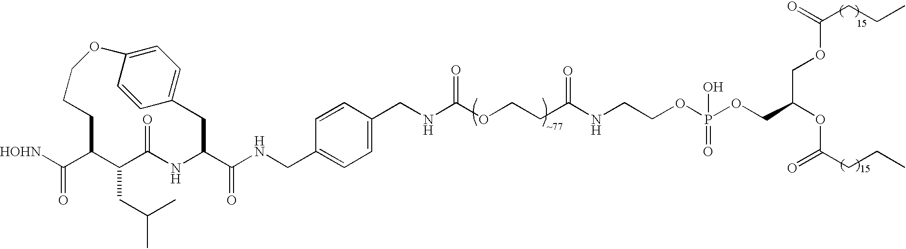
C(OCCC(NCCOP(OCC(COC(CCC)=O)OC(=O)CCC)(=O)O)=O)(=O)NCC1=CC=C(CNC(C2NC(=O)C(CC(C)C)C(C([HOHN])=O)CCCOC3=CC=C(C2)C=C3)=O)C=C1
